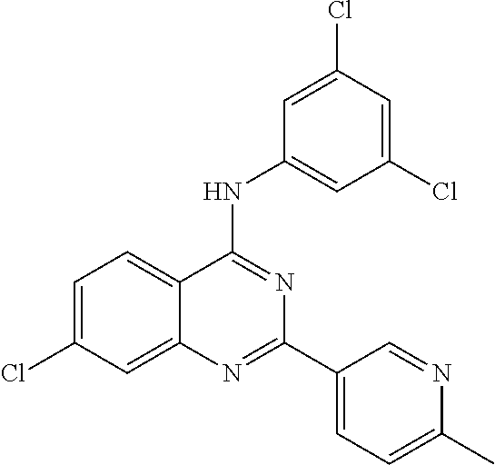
C1=C(Cl)C=C2C(=C1)C(NC1=CC(Cl)=CC(Cl)=C1)=NC(C1=CC=C(C)N=C1)=N2
